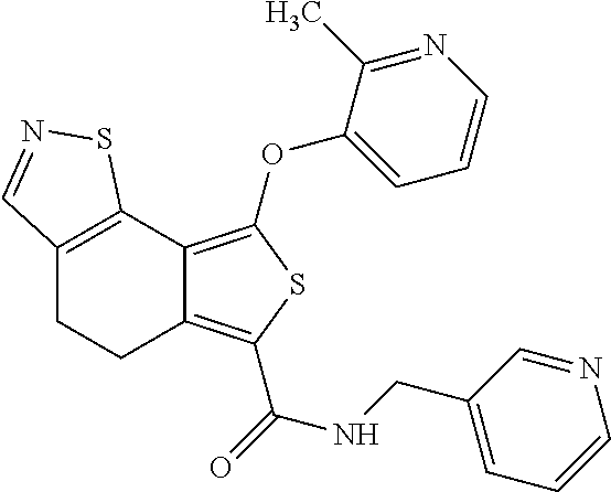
C12=C(C3=C(OC4=CC=CN=C4C)SC(C(=O)NCC4=CC=CN=C4)=C3CC1)SN=C2
